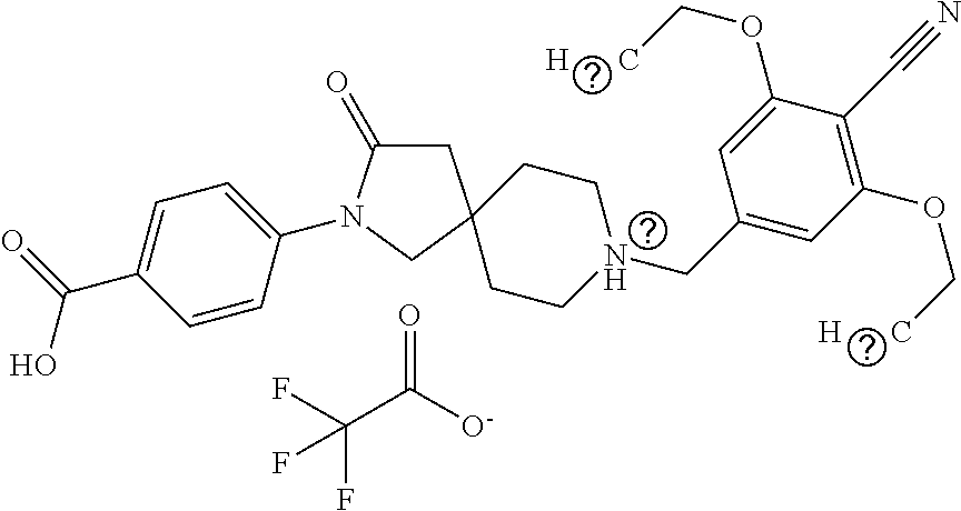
C1C(=O)N(C2=CC=C(C(=O)O)C=C2)CC12CCN(CC1=CC(OC[H      C])=C(C#N)C(OC[H      C])=C1)CC2.C(C([O-])=O)(F)(F)F
